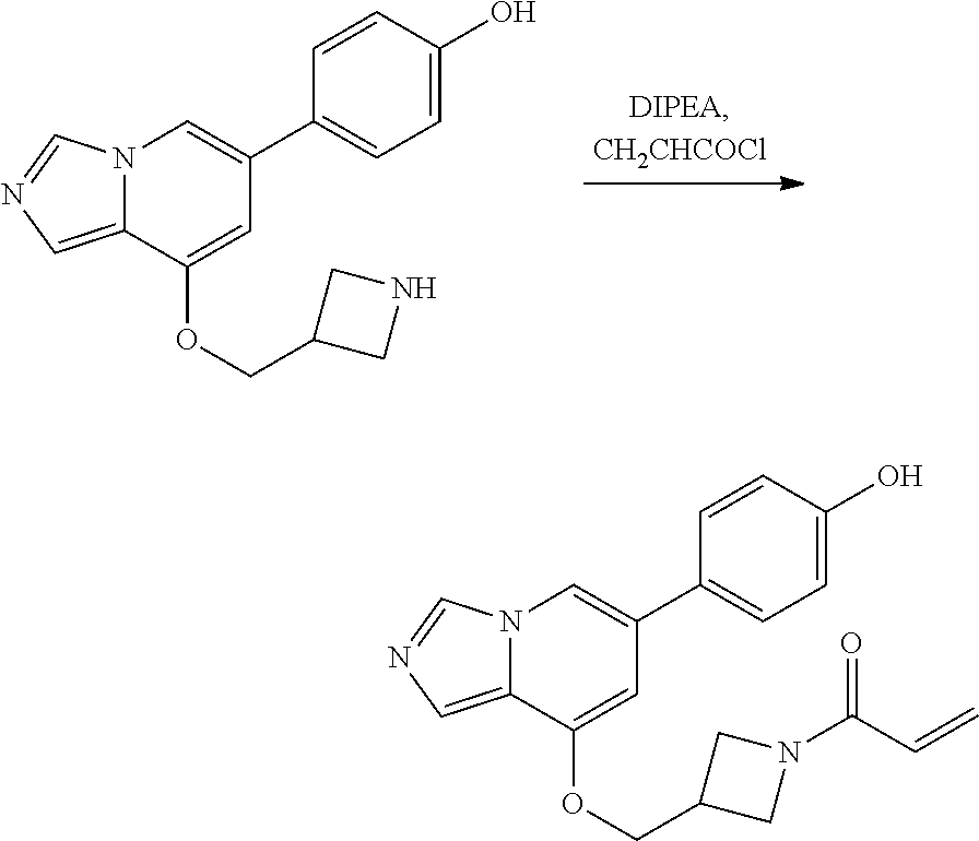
C12=CN=CN1C=C(C1=CC=C(O)C=C1)C=C2OCC1CNC1.C12=CN=CN1C=C(C1=CC=C(O)C=C1)C=C2OCC1CN(C(=O)C=C)C1
